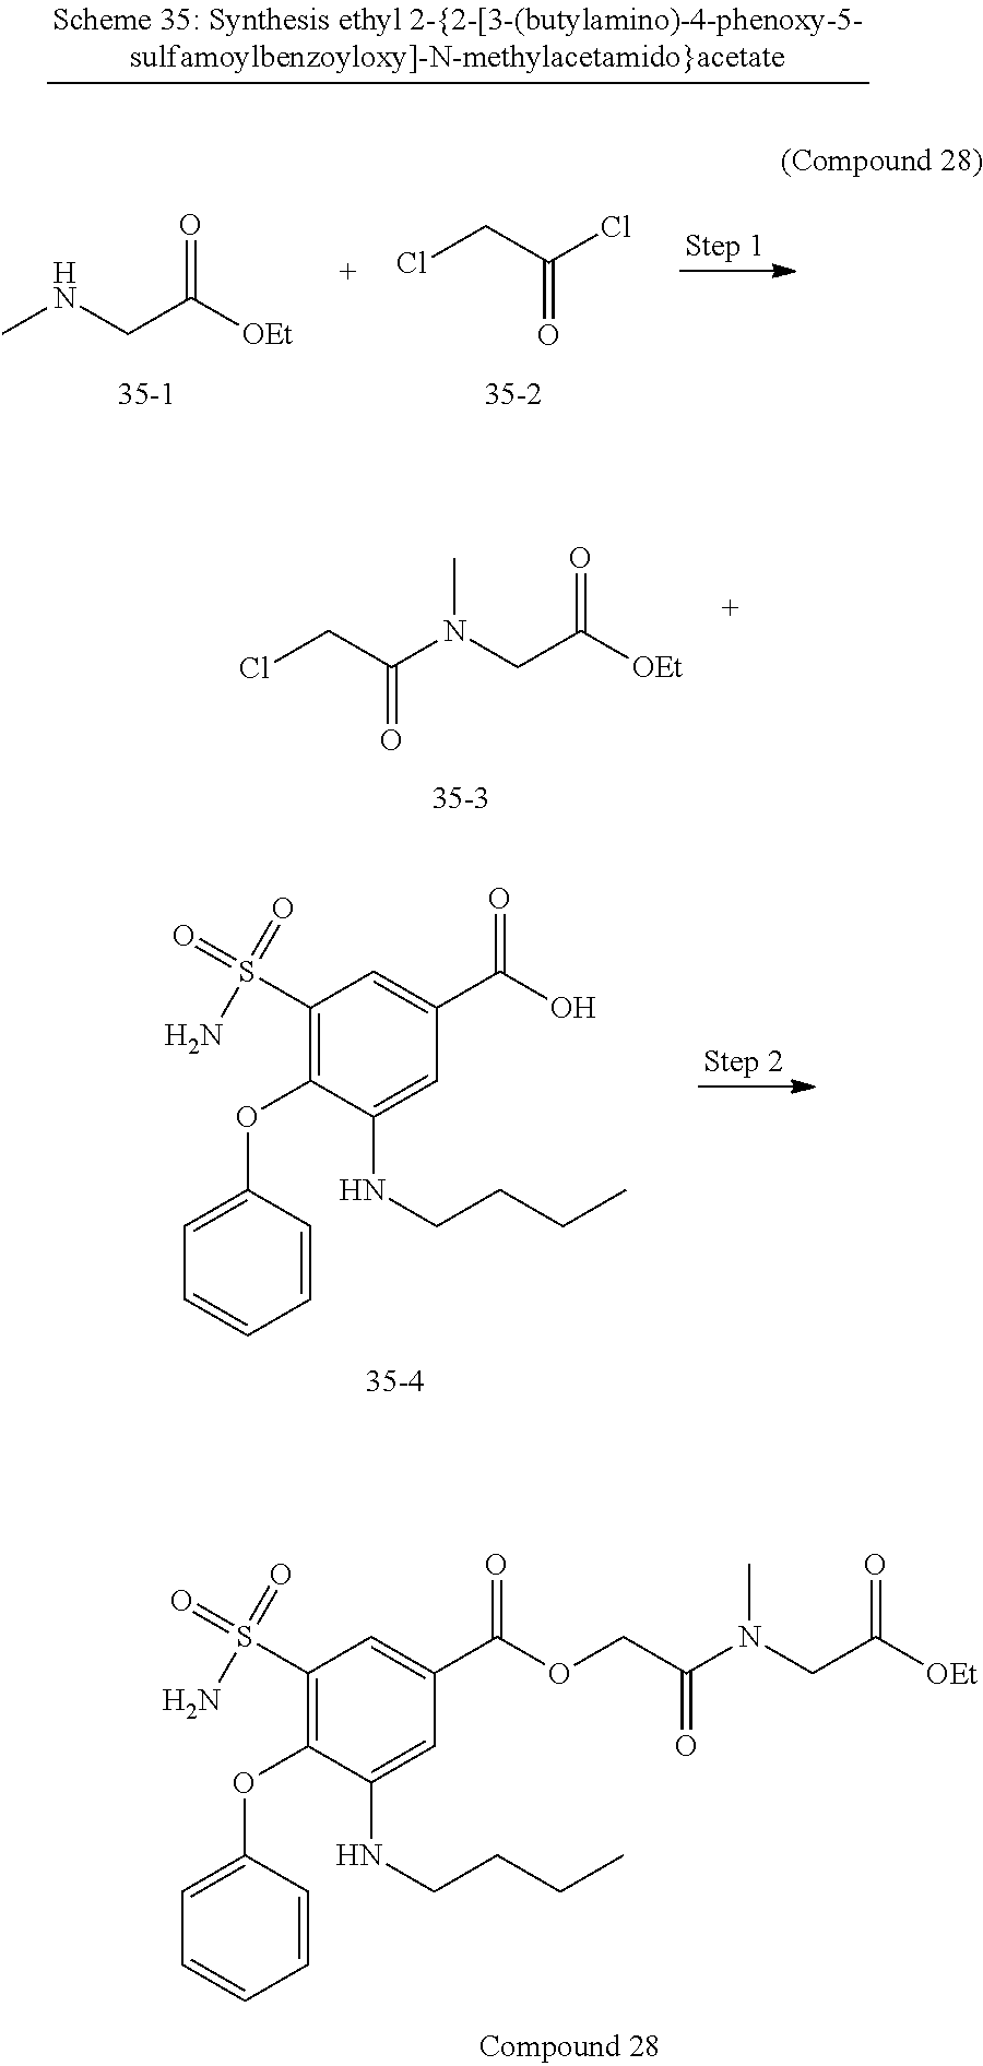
C1(S(N)(=O)=O)=C(OC2=CC=CC=C2)C(NCCCC)=CC(C(=O)O)=C1.C1(S(N)(=O)=O)=C(OC2=CC=CC=C2)C(NCCCC)=CC(C(=O)OCC(=O)N(C)CC(=O)[OEt])=C1.O=C([OEt])CNC.ClCC(=O)Cl.ClCC(=O)N(C)CC(=O)[OEt]
